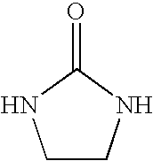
C1CNC(=O)N1
